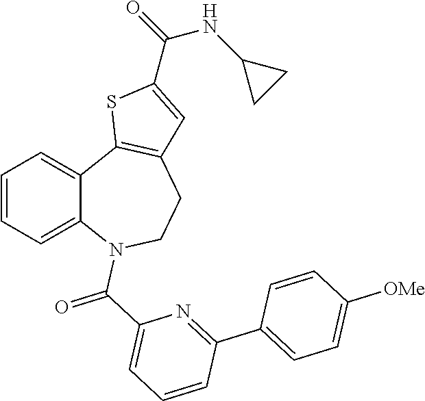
C1=CC=C2C(=C1)C1=C(CCN2C(C2=CC=CC(C3=CC=C([OMe])C=C3)=N2)=O)C=C(C(=O)NC2CC2)S1
